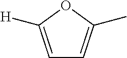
C1=C([H])OC(C)=C1
